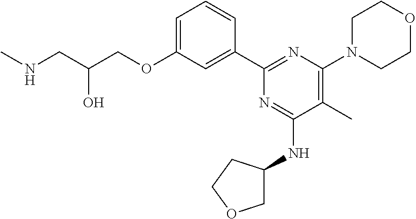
C1=C(OCC(CNC)O)C=C(C2=NC(N3CCOCC3)=C(C)C(NC3COCC3)=N2)C=C1
